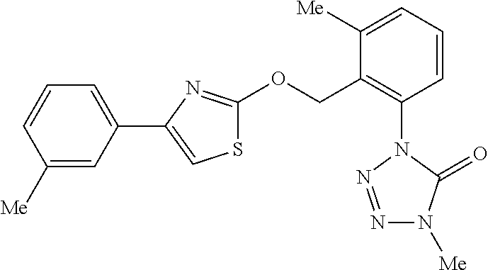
[Me]N1N=NN(C2=C(COC3=NC(C4=CC=CC([Me])=C4)=CS3)C([Me])=CC=C2)C1=O
